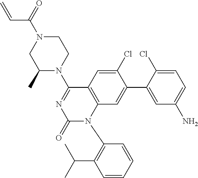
C1(N2C3=C(C=C(Cl)C(C4=CC(N)=CC=C4Cl)=C3)C(N3CCN(C(=O)C=C)CC3C)=NC2=O)=C(C(C)C)C=CC=C1
